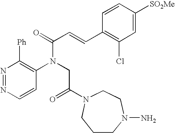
N1=NC=CC(N(CC(=O)N2CCN(N)CCC2)C(C=CC2=C(Cl)C=C([SO2Me])C=C2)=O)=C1[Ph]
